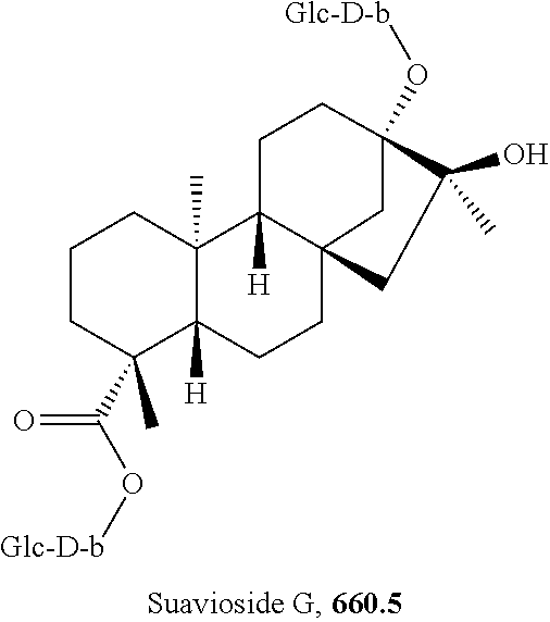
C1CC(C)(C(O[Glc-D-b])=O)C2([H])C(C)(C1)C1([H])CCC3(O[Glc-D-b])C(O)(C)CC1(CC2)C3
